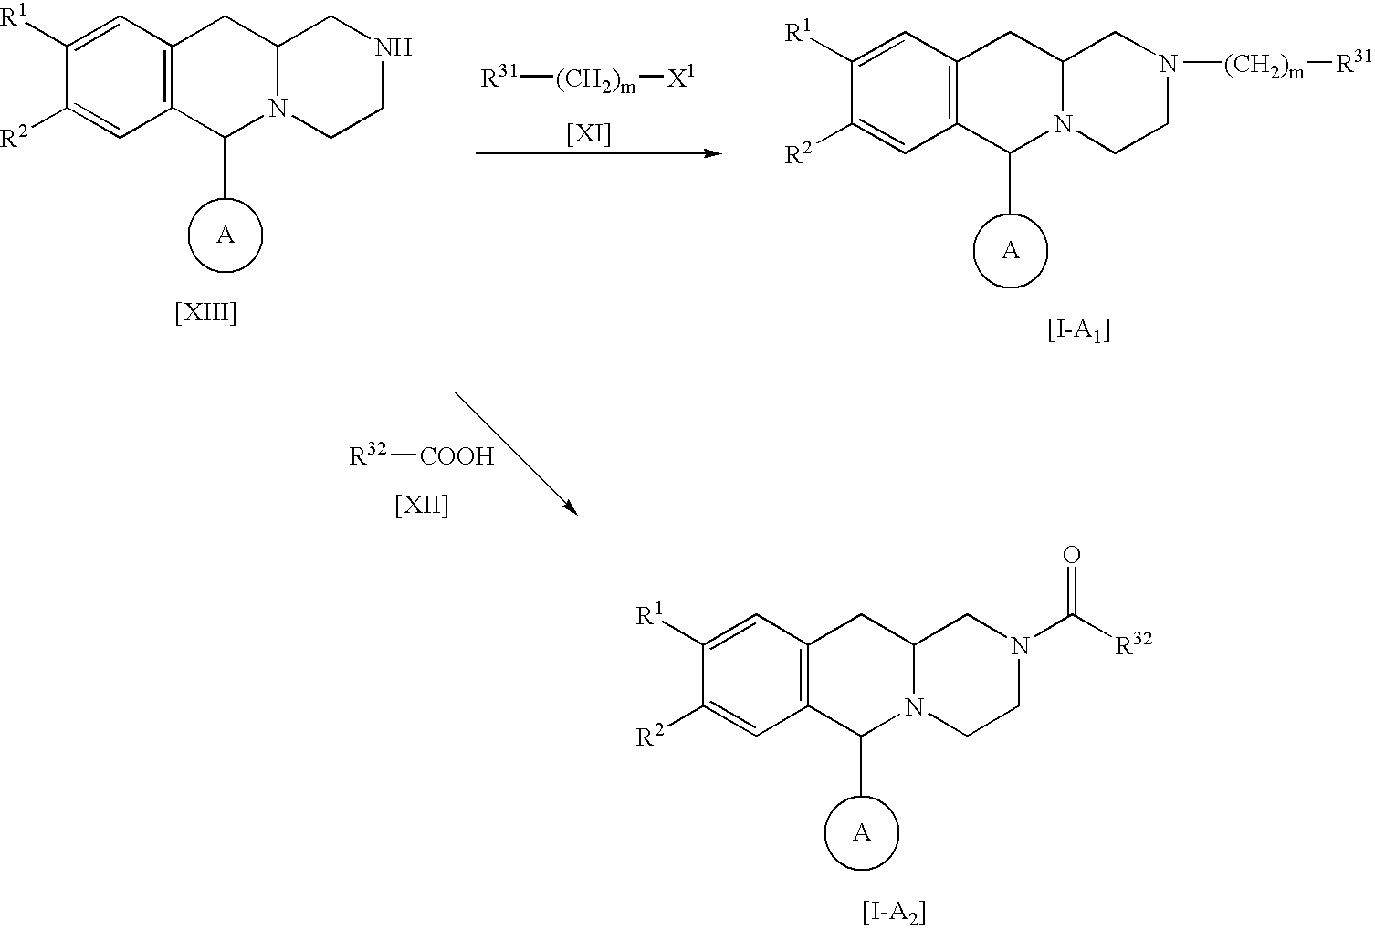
C12=C(C=C([R1])C([R2])=C1)CC1N(C2C)CCN(C([R32])=O)C1.C12=C(C=C([R1])C([R2])=C1)CC1N(C2C)CCNC1.[R31][(CH2)m][X1].C12=C(C=C([R1])C([R2])=C1)CC1N(C2C)CCN([(CH2)m][R31])C1.[R32][COOH]
